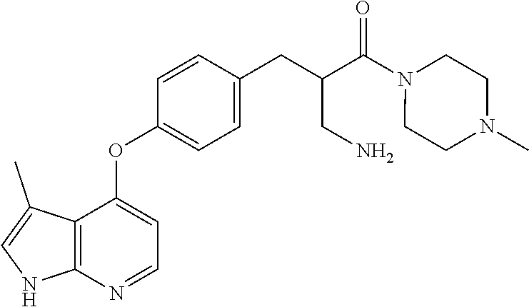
C12=C(N=CC=C1OC1=CC=C(CC(C(N3CCN(C)CC3)=O)CN)C=C1)NC=C2C
